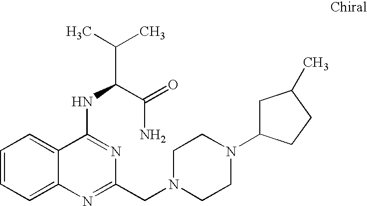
C1=CC=C2C(=C1)C(NC(C(C)C)C(=O)N)=NC(CN1CCN(C3CC(C)CC3)CC1)=N2
